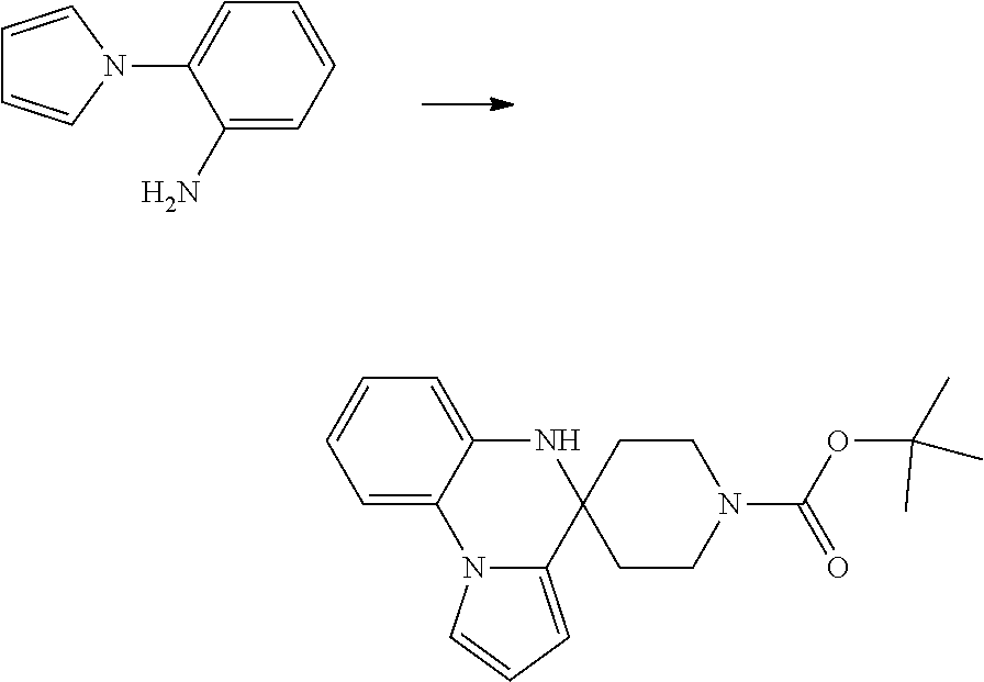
C1=CN(C2=CC=CC=C2N)C=C1.C1=C2C(=CC=C1)NC1(C3=CC=CN23)CCN(C(OC(C)(C)C)=O)CC1
